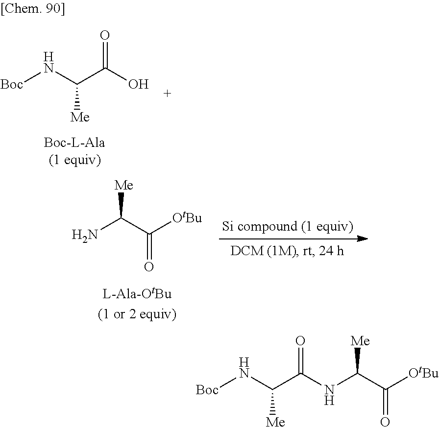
[Boc]NC(C(NC(C([OtBu])=O)[Me])=O)[Me].[Boc]NC(C(O)=O)[Me].NC(C([OtBu])=O)[Me]
